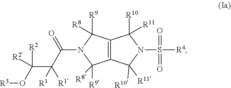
[R3]OC([R2])([R2])C([R1])([R1])C(=O)N1C([R9])([R8])C2=C(C1([R9])[R8])C([R10])([R11])N(S(=O)(=O)[R4])C2([R10])[R11]
